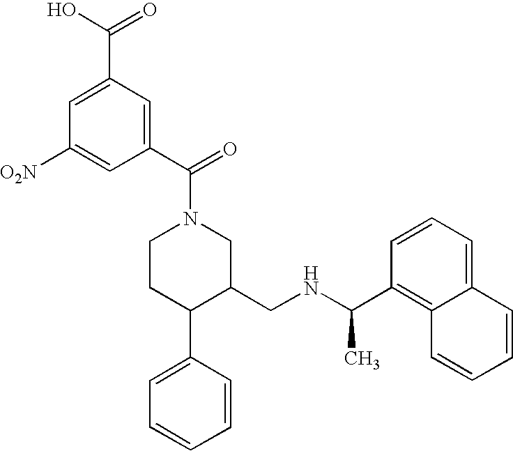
C1CC(C2=CC=CC=C2)C(CNC(C)C2=C3C(=CC=C2)C=CC=C3)CN1C(=O)C1=CC(C(O)=O)=CC([O2N])=C1
